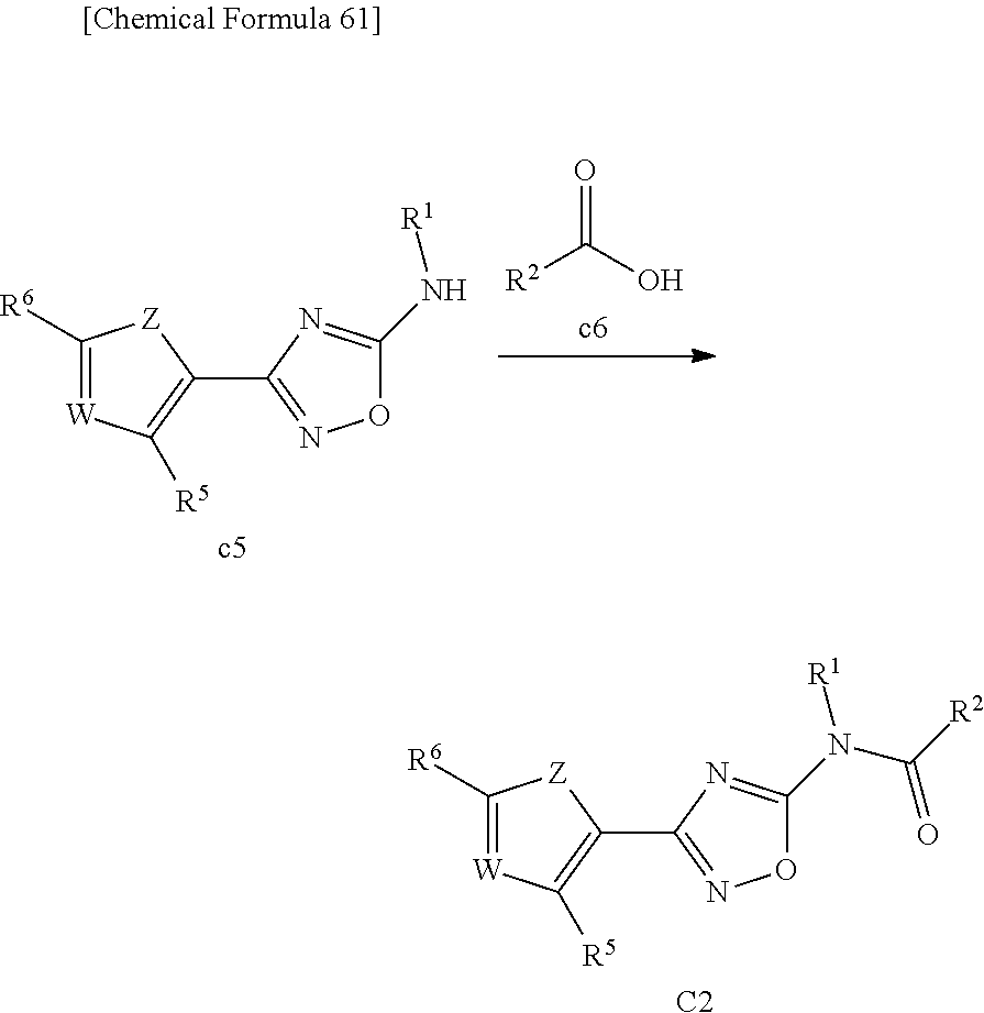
O=C(O)[R2].C1([R6])=[W]C([R5])=C(C2=NOC(N[R1])=N2)[Z]1.C1([R6])=[W]C([R5])=C(C2=NOC(N([R1])C([R2])=O)=N2)[Z]1.[C2]
